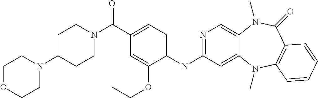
C(C1=CC=C(NC2=NC=C3C(=C2)N(C)C2=C(C(=O)N3C)C=CC=C2)C(OCC)=C1)(=O)N1CCC(N2CCOCC2)CC1
